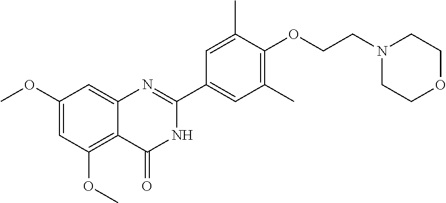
C1(OC)=CC(OC)=C2C(=C1)N=C(C1=CC(C)=C(OCCN3CCOCC3)C(C)=C1)NC2=O
